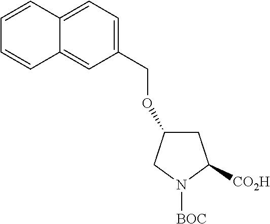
C1(COC2CC([CO2H])N([BOC])C2)=CC=C2C(=C1)C=CC=C2
